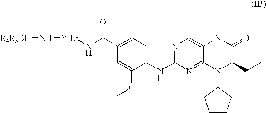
C1(C(N[Y-L1]N[R4R5CH])=O)=CC=C(NC2=NC=C3C(=N2)N(C2CCCC2)C(CC)C(=O)N3C)C(OC)=C1
